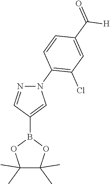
B1(C2=CN(C3=C(Cl)C=C(C(=O)[H])C=C3)N=C2)OC(C)(C)C(C)(C)O1
